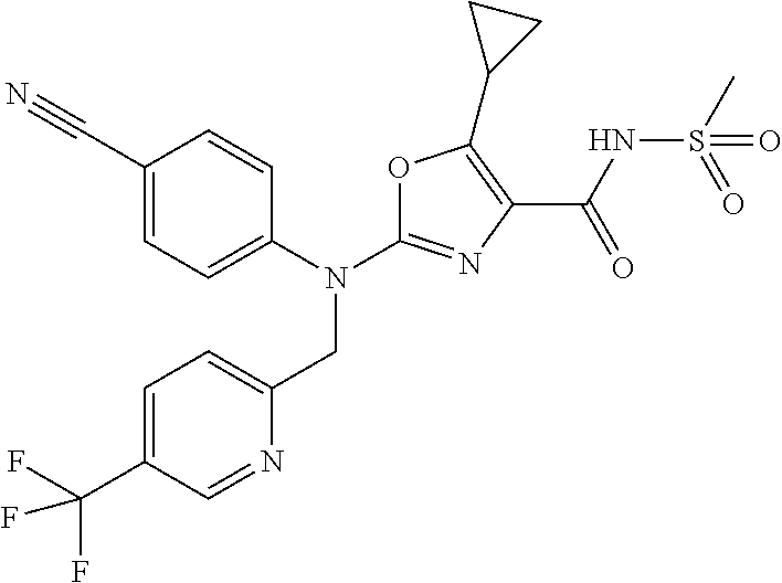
N(C1=NC(C(NS(C)(=O)=O)=O)=C(C2CC2)O1)(CC1=CC=C(C(F)(F)F)C=N1)C1=CC=C(C#N)C=C1
